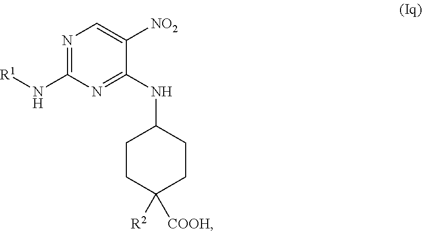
N1=C(N[R1])N=C(NC2CCC([R2])([COOH])CC2)C([NO2])=C1
